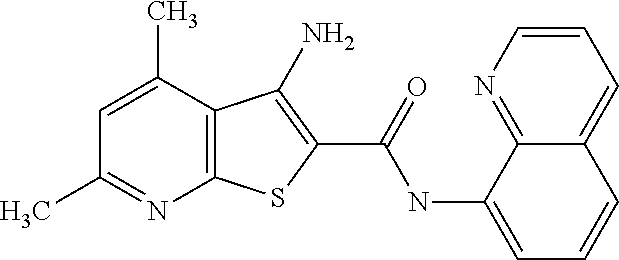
C12=C(C(C)=CC(C)=N1)C(N)=C(C(NC1=CC=CC3=CC=CN=C13)=O)S2
